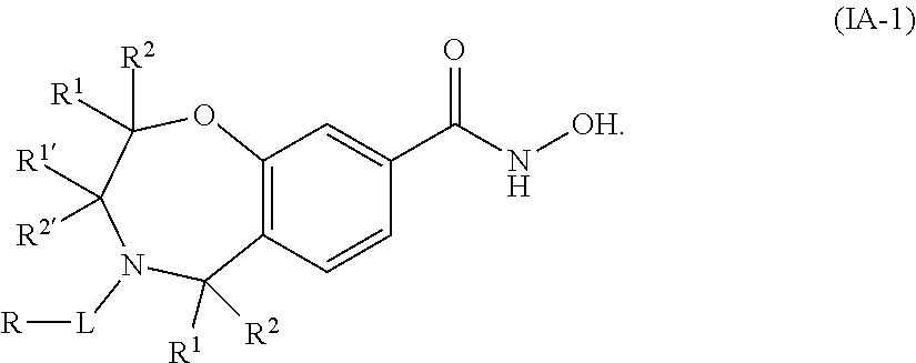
C12=C(C=CC(C(=O)N[OH])=C1)C([R1])([R2])N([L][R])C([R1])([R2])C([R2])([R1])O2
